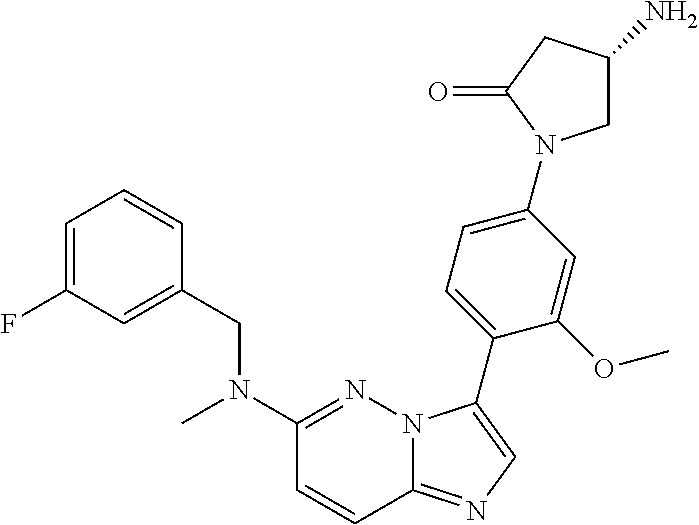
C1=C(F)C=C(CN(C2=NN3C(=NC=C3C3=CC=C(N4CC(N)CC4=O)C=C3OC)C=C2)C)C=C1
